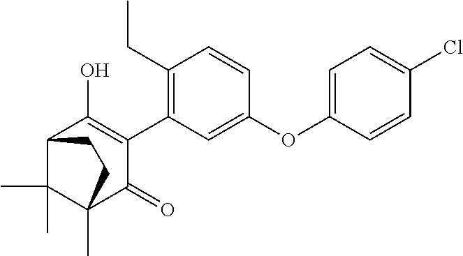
C1(C2=C(CC)C=CC(OC3=CC=C(Cl)C=C3)=C2)=C(O)C2C(C)(C)C(C)(C1=O)CC2
